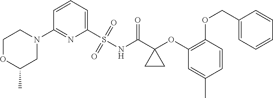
C1=CC=C(S(NC(C2(OC3=C(OCC4=CC=CC=C4)C=CC(C)=C3)CC2)=O)(=O)=O)N=C1N1CCOC(C)C1
